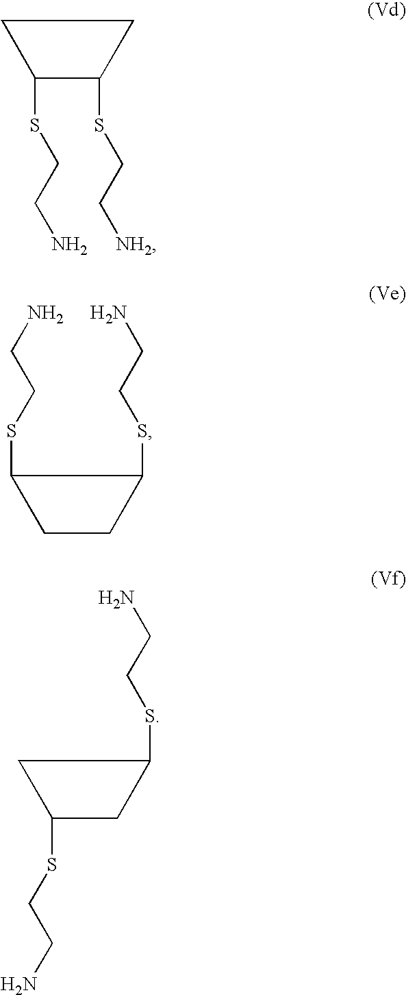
C1CC(SCC[NH2])C1SCCN.C1(SCCN)C(SCCN)CC1.C1C(SCCN)CC1SCCN
